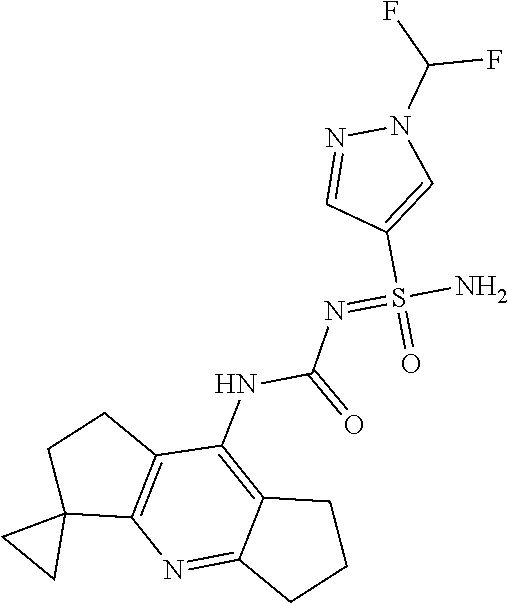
C12=C(N=C3C(=C1NC(N=S(N)(=O)C1=CN(C(F)F)N=C1)=O)CCC3)C1(CC2)CC1
